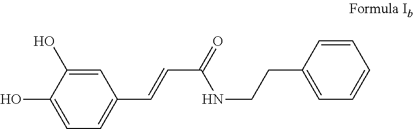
C1=C(O)C(O)=CC=C1C=CC(=O)NCCC1=CC=CC=C1
